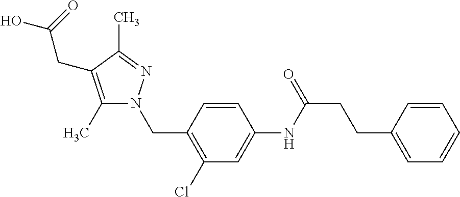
N(C1=CC(Cl)=C(CN2C(C)=C(CC(=O)O)C(C)=N2)C=C1)C(CCC1=CC=CC=C1)=O
